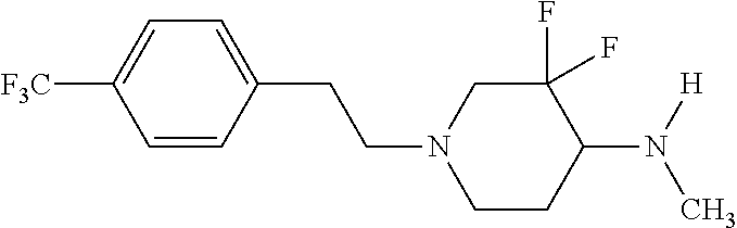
C1=CC(CCN2CCC(N(C)[H])C(F)(F)C2)=CC=C1[F3C]
